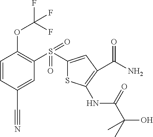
C1(S(C2=C(OC(F)(F)F)C=CC(C#N)=C2)(=O)=O)=CC(C(N)=O)=C(NC(C(C)(O)C)=O)S1
